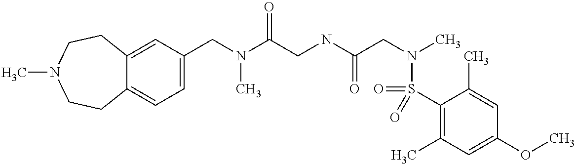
C1(CN(C(CNC(CN(C)S(C2=C(C)C=C(OC)C=C2C)(=O)=O)=O)=O)C)=CC=C2C(=C1)CCN(C)CC2
